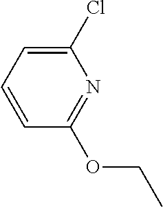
O(C1=NC(Cl)=CC=C1)CC
